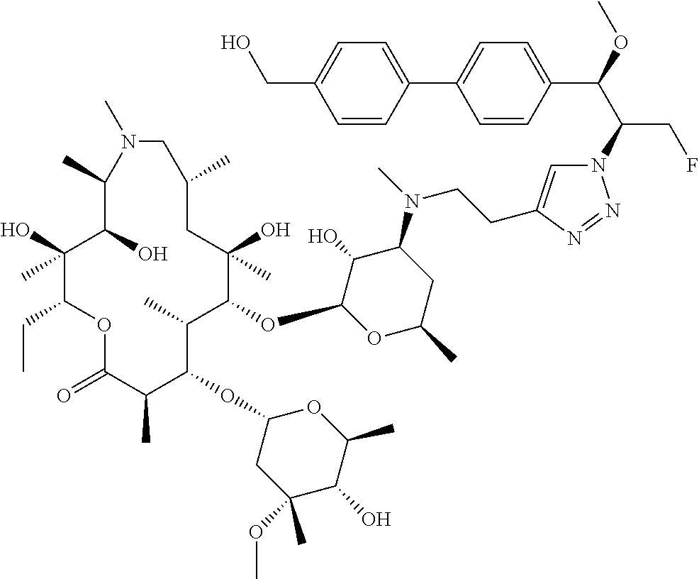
C1(O)(C)C(CC)OC(=O)C(C)C(OC2CC(OC)(C)C(O)C(C)O2)C(C)C(OC2OC(C)CC(N(C)CCC3=CN(C(C(OC)C4=CC=C(C5=CC=C(CO)C=C5)C=C4)CF)N=N3)C2O)C(O)(C)CC(C)CN(C)C(C)C1O
